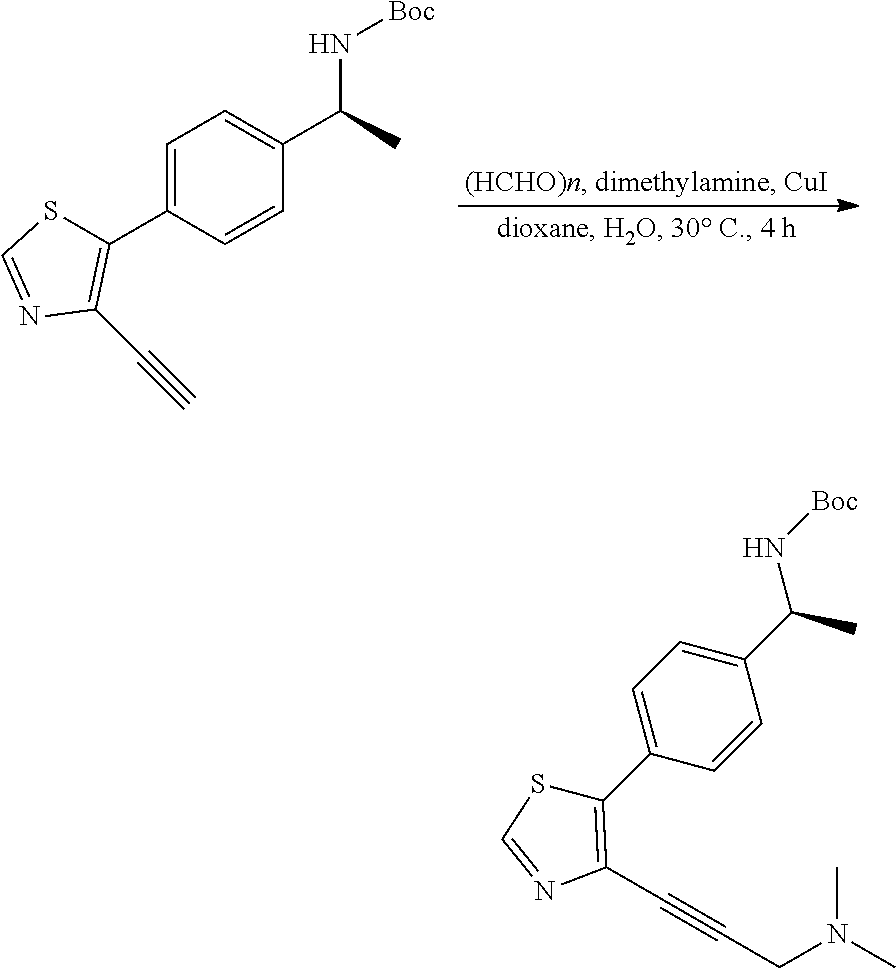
C1=C(C2=C(C#CCN(C)C)N=CS2)C=CC(C(C)N[Boc])=C1.C1=C(C2=C(C#C)N=CS2)C=CC(C(C)N[Boc])=C1
